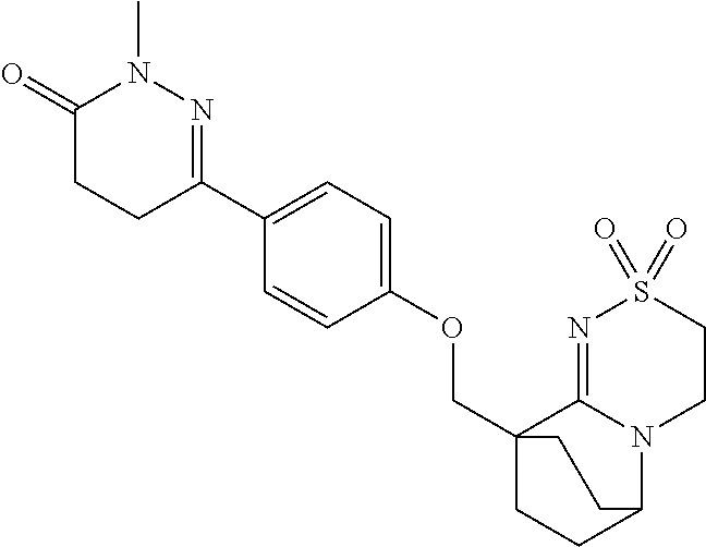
C(C12CCC(N3C1=NS(=O)(=O)CC3)CC2)OC1=CC=C(C2=NN(C)C(=O)CC2)C=C1
